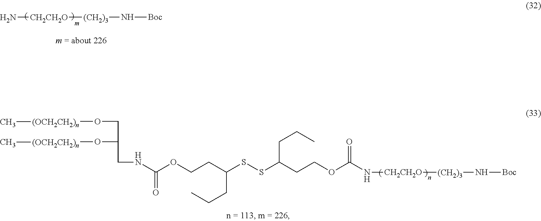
N[CH2CH2O][(CH2)3]N[Boc].C(C(CNC(=O)OCCC(CCC)SSC(CCC)CCOC(N[CH2CH2O][(CH2)3]N[Boc])=O)O[(OCH2CH2)n]C)O[(OCH2CH2)n]C
